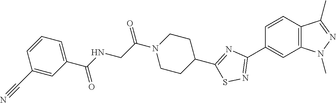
C1=CC2=C(C=C1C1=NSC(C3CCN(C(CNC(C4=CC=CC(C#N)=C4)=O)=O)CC3)=N1)N(C)N=C2C
